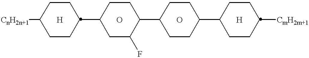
[CnH2n+1]C1CCC(C2CC(F)C(C3CCC(C4CCC([CmH2m+1])CC4)CC3)CC2)CC1.[H].O.O.[H]
